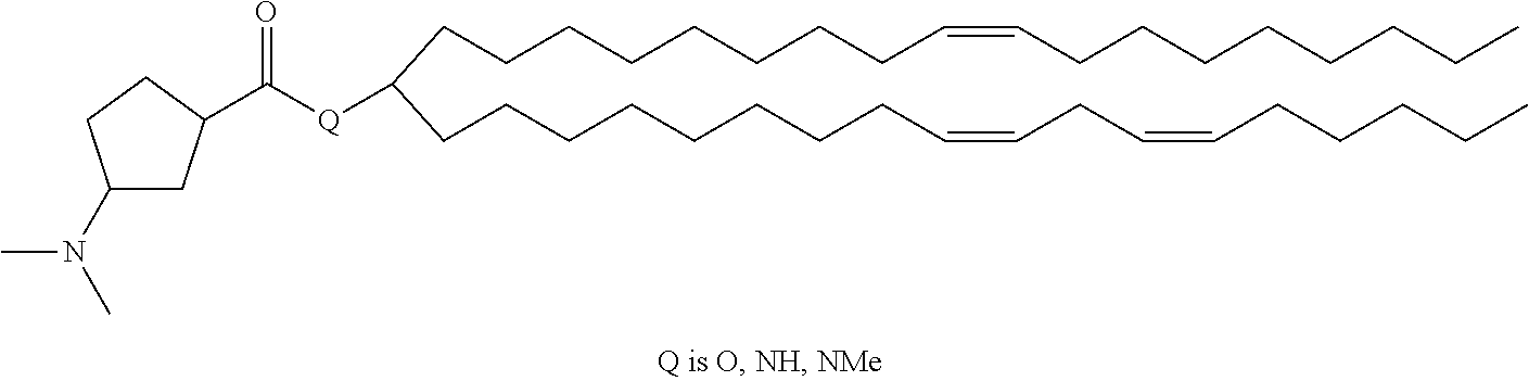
C(CCCCCCCC=CCC=CCCCCC)C(CCCCCCCCC=CCCCCCCCC)[Q]C(C1CC(N(C)C)CC1)=O
